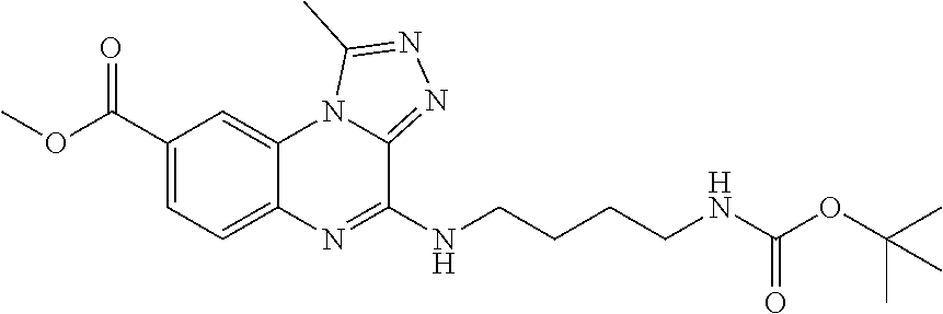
C1=C(C(OC)=O)C=C2C(=C1)N=C(NCCCCNC(=O)OC(C)(C)C)C1=NN=C(C)N21
